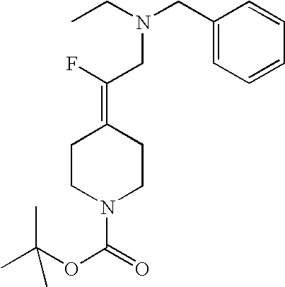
CC(OC(=O)N1CCC(=C(F)CN(CC2=CC=CC=C2)CC)CC1)(C)C
